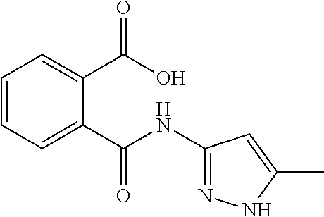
C1=CC=C(C(=O)O)C(C(=O)NC2=NNC(C)=C2)=C1
